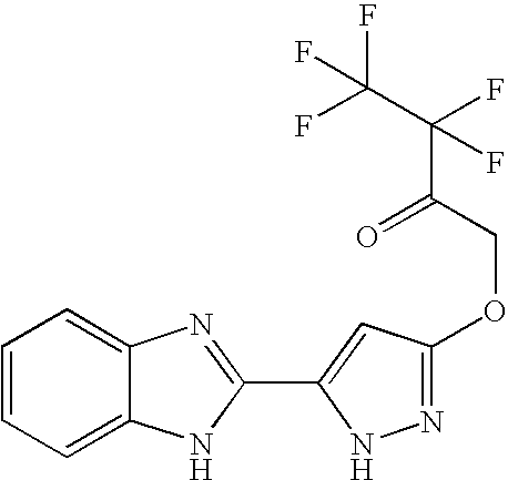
C1=CC=C2C(=C1)N=C(C1=CC(OCC(C(C(F)(F)F)(F)F)=O)=NN1)N2
